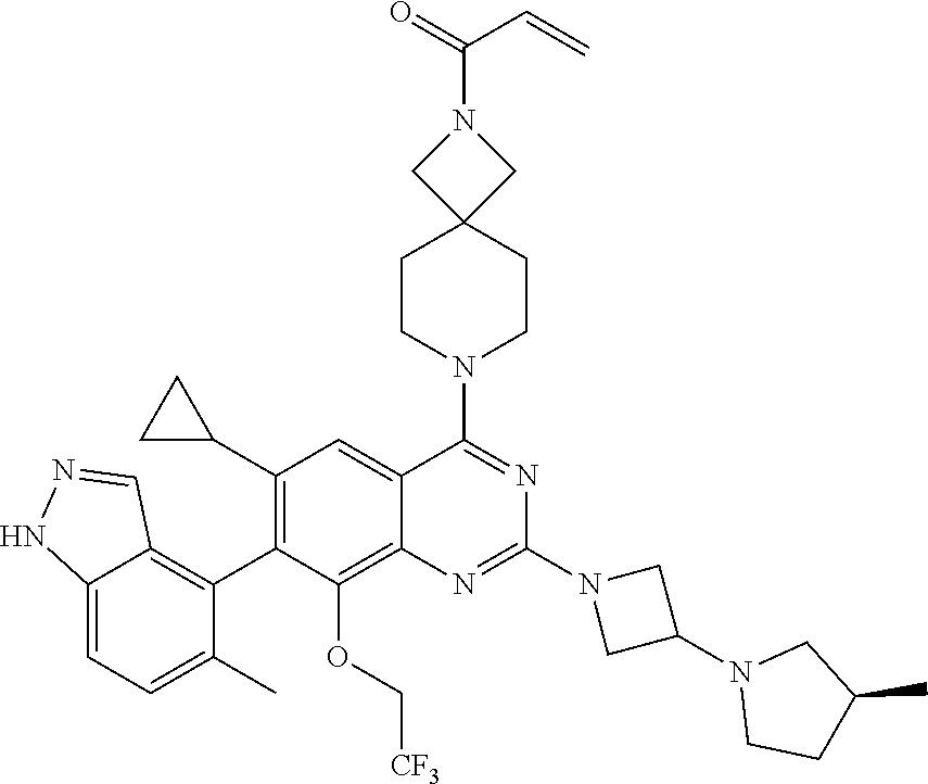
C12=CC=C(C)C(C3=C(C4CC4)C=C4C(=C3OC[CF3])N=C(N3CC(N5CCC(C)C5)C3)N=C4N3CCC4(CC3)CN(C(=O)C=C)C4)=C1C=NN2
